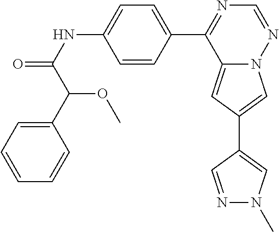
C12=CC(C3=CN(C)N=C3)=CN1N=CN=C2C1=CC=C(NC(=O)C(C2=CC=CC=C2)OC)C=C1
